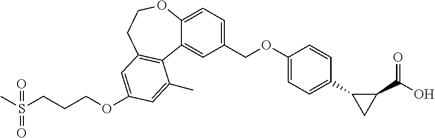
C1(COC2=CC=C(C3C(C(=O)O)C3)C=C2)=CC=C2C(=C1)C1=C(CCO2)C=C(OCCCS(=O)(C)=O)C=C1C
